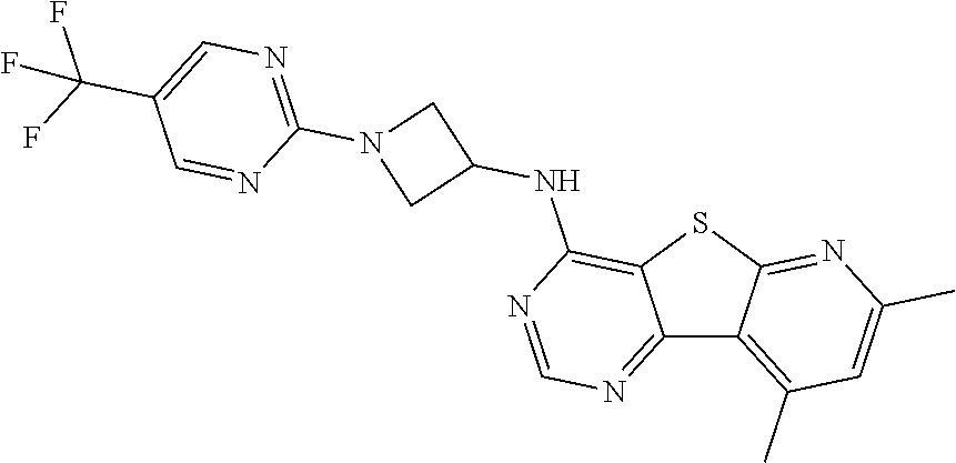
C12=NC=NC(NC3CN(C4=NC=C(C(F)(F)F)C=N4)C3)=C1SC1=NC(C)=CC(C)=C21
